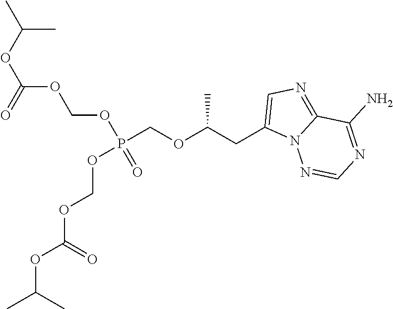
P(COC(CC1=CN=C2N1N=CN=C2N)C)(OCOC(OC(C)C)=O)(OCOC(OC(C)C)=O)=O
